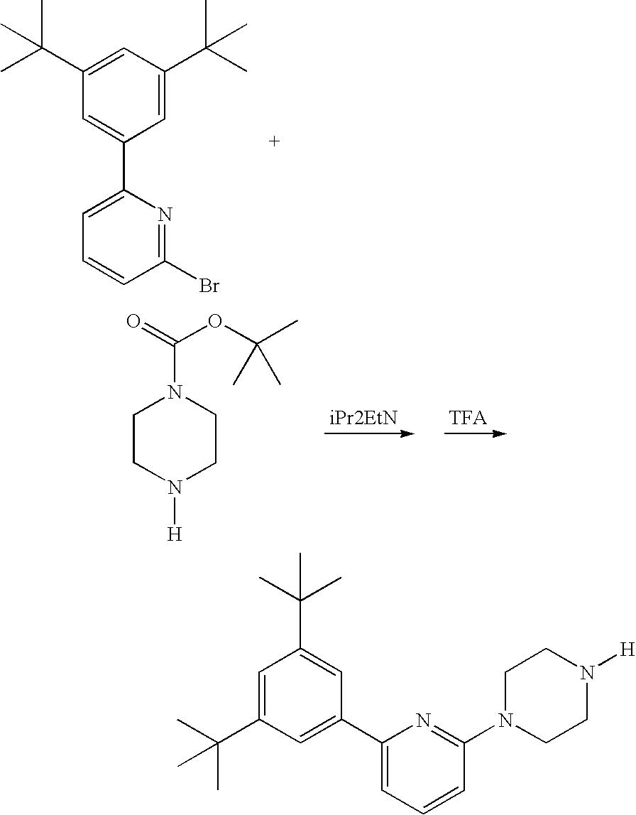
C1=C(C(C)(C)C)C=C(C(C)(C)C)C=C1C1=CC=CC(Br)=N1.C1CN([H])CCN1C(=O)OC(C)(C)C.C1=C(C(C)(C)C)C=C(C2=CC=CC(N3CCN([H])CC3)=N2)C=C1C(C)(C)C
